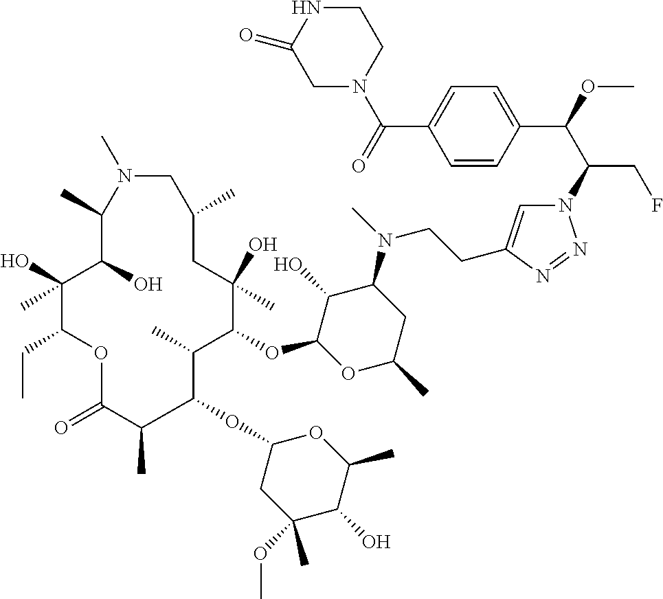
N1=NN(C(C(C2=CC=C(C(N3CCNC(=O)C3)=O)C=C2)OC)CF)C=C1CCN(C1C(O)C(OC2C(C)C(OC3CC(OC)(C)C(O)C(C)O3)C(C)C(=O)OC(CC)C(O)(C)C(O)C(C)N(C)CC(C)CC2(O)C)OC(C)C1)C
